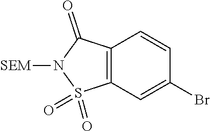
C12=C(C=C(Br)C=C1)S(=O)(=O)N([SEM])C2=O
